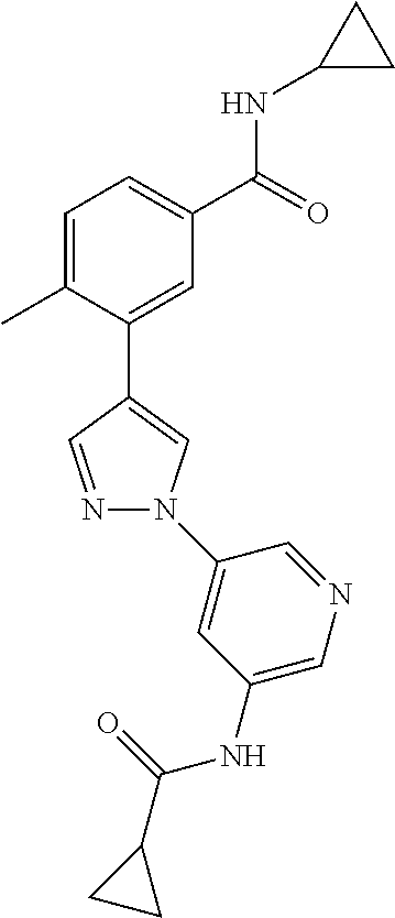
C1=C(C)C(C2=CN(C3=CC(NC(C4CC4)=O)=CN=C3)N=C2)=CC(C(=O)NC2CC2)=C1
